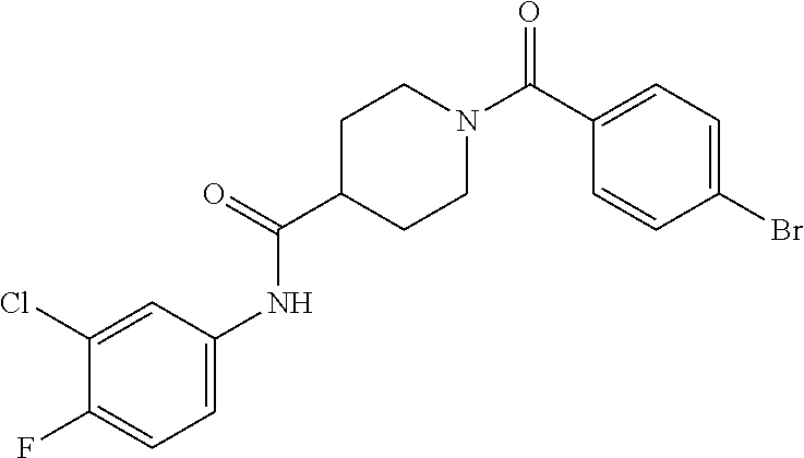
C1(C(N2CCC(C(=O)NC3=CC=C(F)C(Cl)=C3)CC2)=O)=CC=C(Br)C=C1
